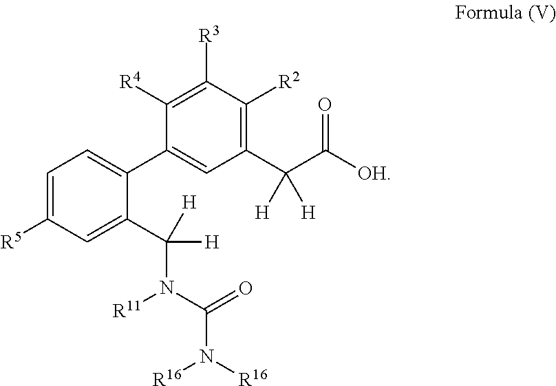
C1=C([R5])C=C(C([H])([H])N([R11])C(=O)N([R16])[R16])C(C2=CC(C(C([OH])=O)([H])[H])=C([R2])C([R3])=C2[R4])=C1
